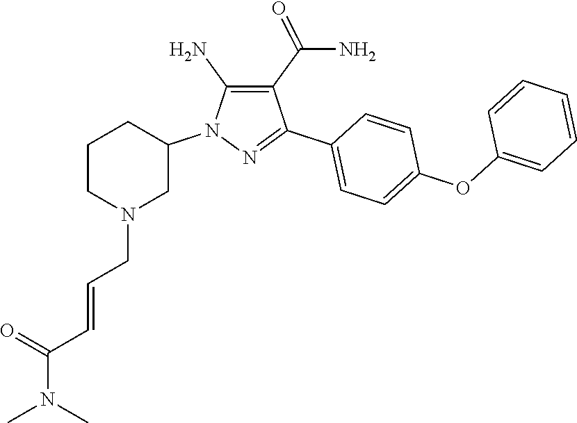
C1(C(N)=O)=C(N)N(C2CCCN(CC=CC(N(C)C)=O)C2)N=C1C1=CC=C(OC2=CC=CC=C2)C=C1
